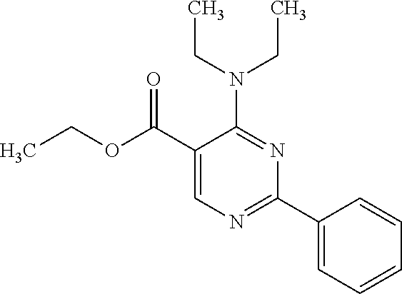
N(C1=NC(C2=CC=CC=C2)=NC=C1C(OCC)=O)(CC)CC
